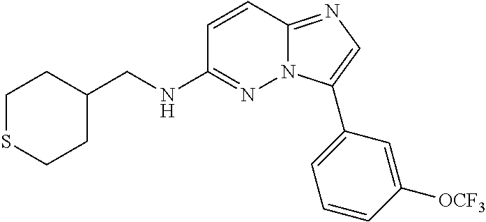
C1(CNC2=NN3C(=NC=C3C3=CC=CC([OCF3])=C3)C=C2)CCSCC1
